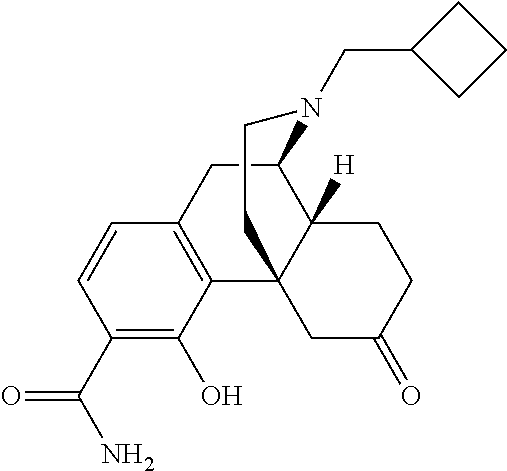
C1(C(N)=O)=C(O)C2=C(C=C1)CC1N(CC3CCC3)CCC23CC(=O)CCC31[H]
